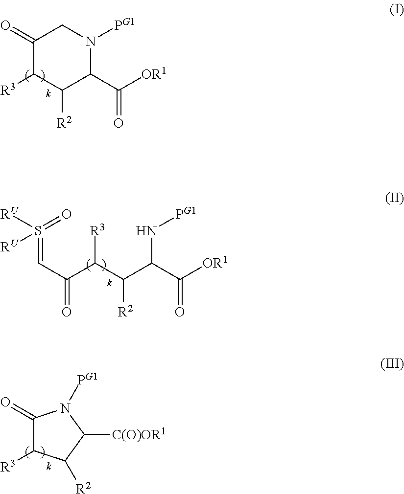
C1(=O)C([R3])C([R2])C(C([OR1])=O)N([PG1])C1.[R3]C(C(C(N[PG1])C([OR1])=O)[R2])C(C=S([RU])(=O)[RU])=O.C1(=O)C([R3])C([R2])C([C(O)OR1])N1[PG1]
